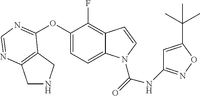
C1(OC2=NC=NC3=C2CNC3)=CC=C2C(=C1F)C=CN2C(=O)NC1=NOC(C(C)(C)C)=C1
